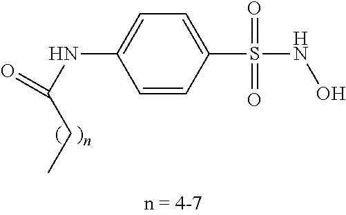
C1(S(NO)(=O)=O)=CC=C(NC(=O)CC)C=C1
